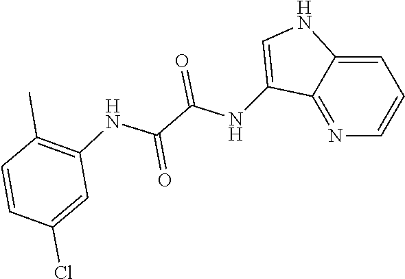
C12=CC=CN=C1C(NC(C(NC1=C(C)C=CC(Cl)=C1)=O)=O)=CN2
